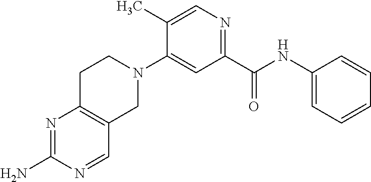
N1=C(N)N=CC2=C1CCN(C1=CC(C(NC3=CC=CC=C3)=O)=NC=C1C)C2
